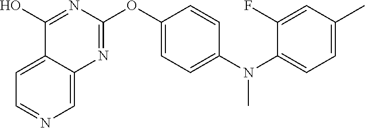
C12=CC=NC=C1N=C(OC1=CC=C(N(C3=CC=C(C)C=C3F)C)C=C1)N=C2O
